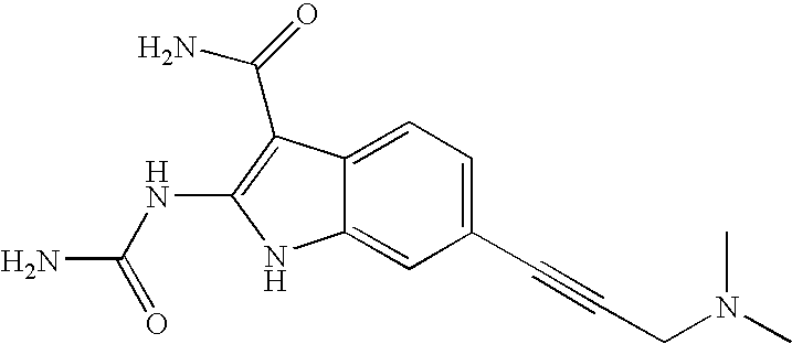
C1(C#CCN(C)C)=CC=C2C(=C1)NC(NC(N)=O)=C2C(=O)N
